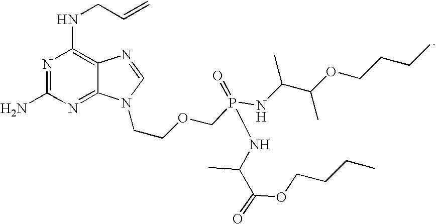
N1=C(N)N=C2C(=C1NCC=C)N=CN2CCOCP(=O)(NC(C(C)OCCCC)C)NC(C(=O)OCCCC)C
